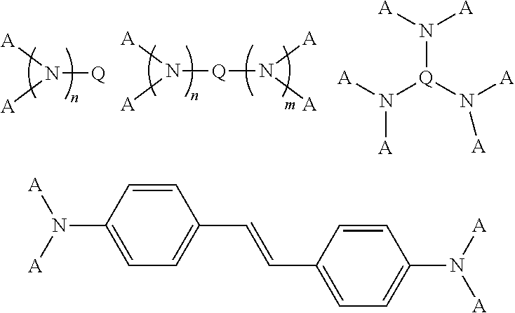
N([Q])([A])[A].N([A])([A])[Q]N([A])[A].N([Q](N([A])[A])N([A])[A])([A])[A].N(C1=CC=C(C=CC2=CC=C(N([A])[A])C=C2)C=C1)([A])[A]
